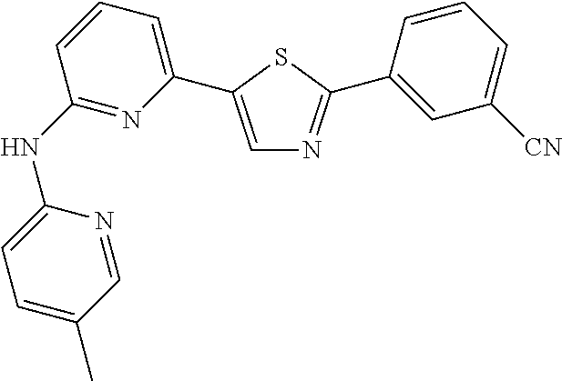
C1(NC2=NC(C3=CN=C(C4=CC([CN])=CC=C4)S3)=CC=C2)=CC=C(C)C=N1
